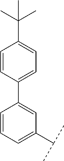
C1=CC=C(C(C)C)C=C1C1=CC=C(C(C)(C)C)C=C1
